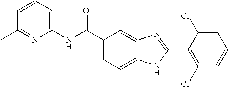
C1=C(C(NC2=CC=CC(C)=N2)=O)C=C2C(=C1)NC(C1=C(Cl)C=CC=C1Cl)=N2
